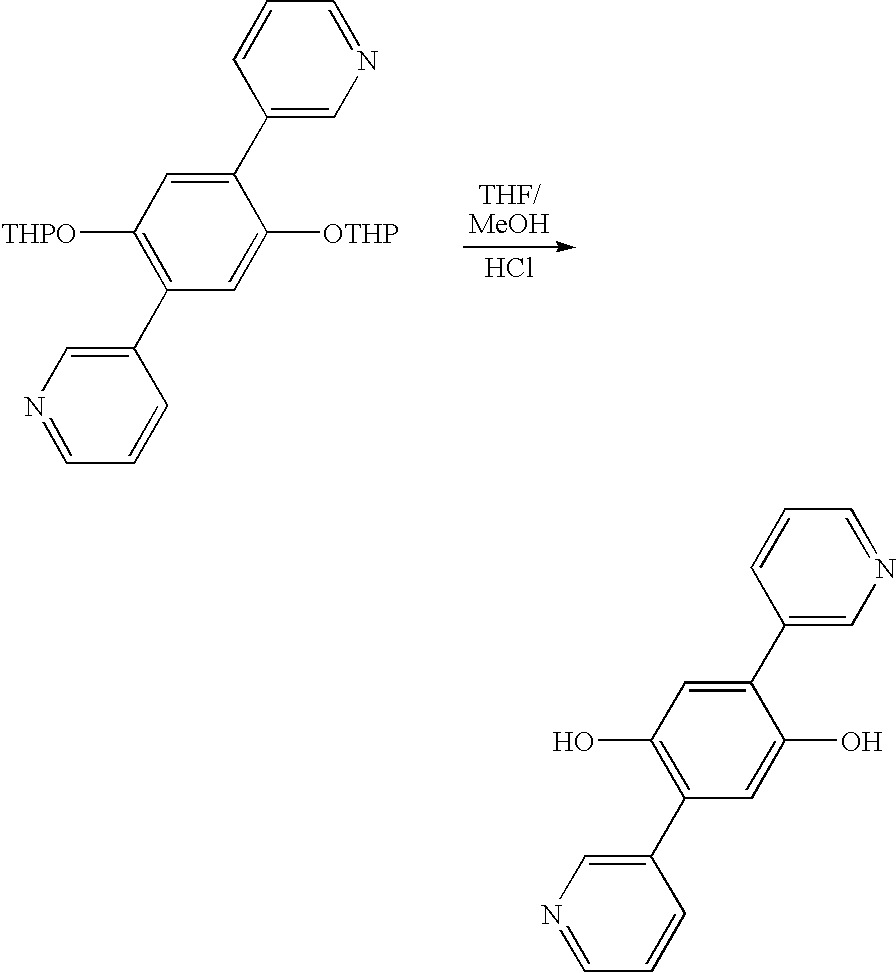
Cl.C1([THPO])=C(C2=CN=CC=C2)C=C([OTHP])C(C2=CN=CC=C2)=C1.C1(O)=C(C2=CN=CC=C2)C=C(O)C(C2=CN=CC=C2)=C1
